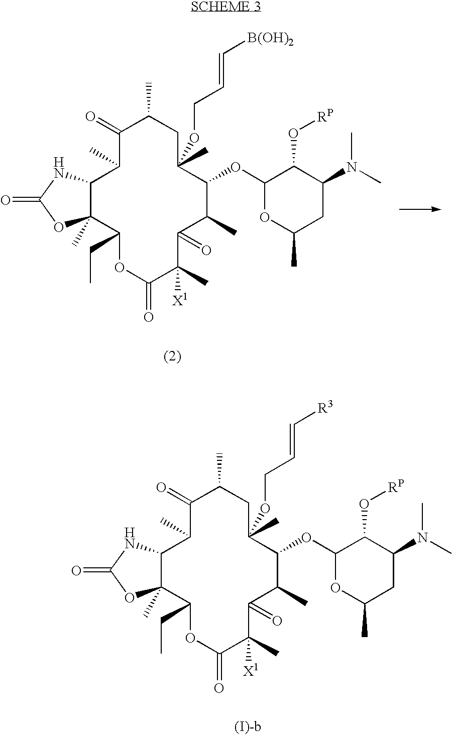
C12C(C)(C(CC)OC(=O)C(C)([X1])C(=O)C(C)C(OC3OC(C)CC(N(C)C)C3O[RP])C(C)(OCC=C[B(OH)2])CC(C)C(=O)C1C)OC(=O)N2.C12C(C)(C(CC)OC(=O)C(C)([X1])C(=O)C(C)C(OC3OC(C)CC(N(C)C)C3O[RP])C(C)(OCC=C[R3])CC(C)C(=O)C1C)OC(=O)N2
